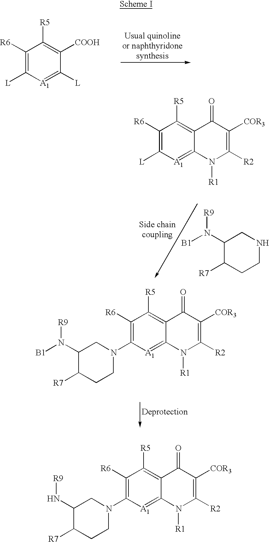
C1([R6])=C([L])[A1]=C([L])C([COOH])=C1[R5].C1([R6])=C([L])[A1]=C2C(=C1[R5])C(=O)C([COR3])=C([R2])N2[R1].C1(N([R9])[B1])C([R7])CCNC1.C1([R6])=C(N2CCC([R7])C(N([R9])[B1])C2)[A1]=C2C(=C1[R5])C(=O)C([COR3])=C([R2])N2[R1].C1([R6])=C(N2CCC([R7])C(N[R9])C2)[A1]=C2C(=C1[R5])C(=O)C([COR3])=C([R2])N2[R1]
